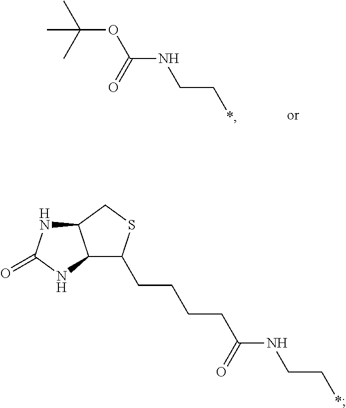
CC(OC(NCC*)=O)(C)C.C(CCC(NCC*)=O)CC1C2C(CS1)NC(=O)N2
